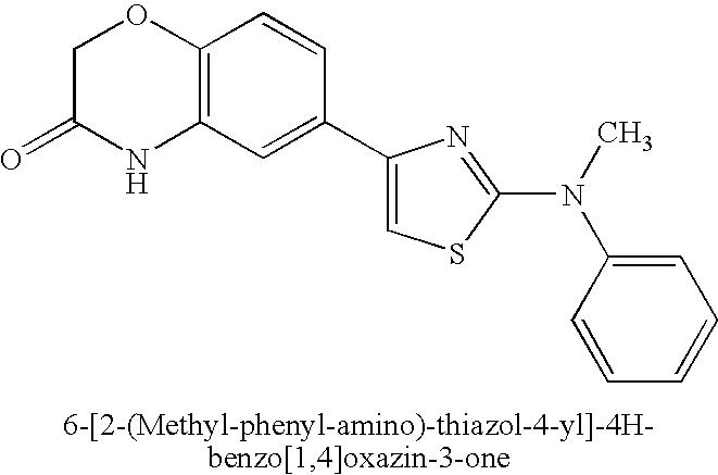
C1C(=O)NC2=C(O1)C=CC(C1=CSC(N(C3=CC=CC=C3)C)=N1)=C2
